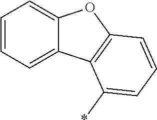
C1=CC=C2C(=C1)C1=C(O2)C=CC=C1*
